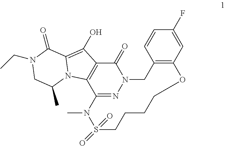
C12=C(C=C(F)C=C1)OCCCCS(=O)(=O)N(C)C1=NN(C2)C(=O)C2=C1N1C(=C2O)C(=O)N(CC)CC1C
